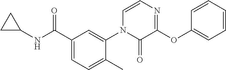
C1(C(NC2CC2)=O)=CC=C(C)C(N2C(=O)C(OC3=CC=CC=C3)=NC=C2)=C1
